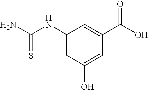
NC(NC1=CC(O)=CC(C(O)=O)=C1)=S
